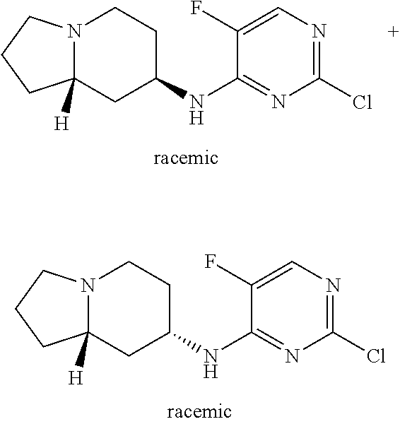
N12C([H])(CC(NC3=NC(Cl)=NC=C3F)CC1)CCC2.N12C([H])(CC(NC3=NC(Cl)=NC=C3F)CC1)CCC2
